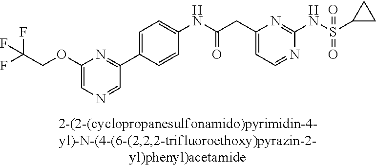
C1(NC(=O)CC2=CC=NC(NS(=O)(=O)C3CC3)=N2)=CC=C(C2=NC(OCC(F)(F)F)=CN=C2)C=C1
